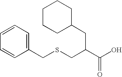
C1=CC(CSCC(C(O)=O)CC2CCCCC2)=CC=C1
